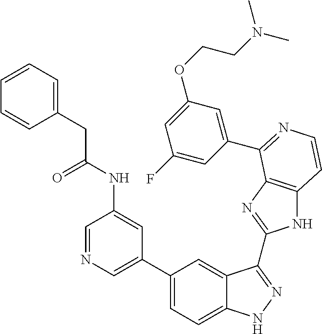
C1(C2=CN=CC(NC(=O)CC3=CC=CC=C3)=C2)=CC=C2C(=C1)C(C1=NC3=C(N1)C=CN=C3C1=CC(OCCN(C)C)=CC(F)=C1)=NN2
